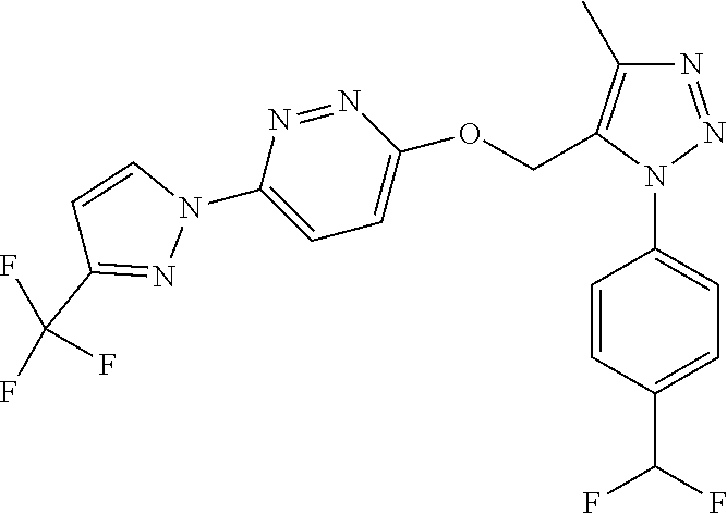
C1=CC(N2N=NC(C)=C2COC2=CC=C(N3C=CC(C(F)(F)F)=N3)N=N2)=CC=C1C(F)F
